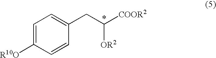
C1=C([R10O])C=CC(CC([COOR2])[OR2])=C1
